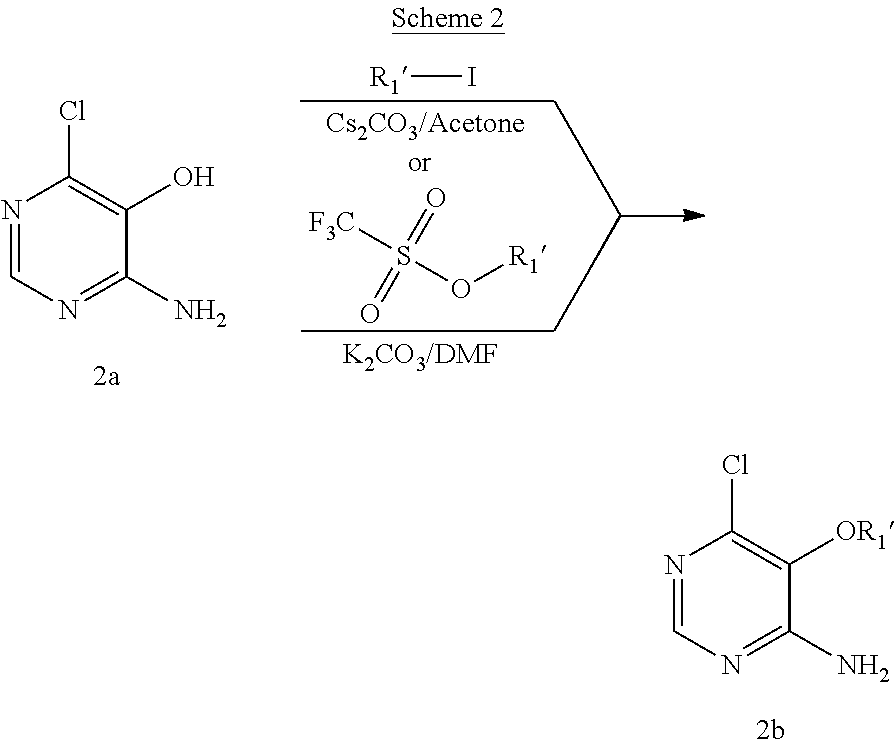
N1=CN=C(N)C([OR1])=C1Cl.N1=CN=C(N)C(O)=C1Cl.[R1]I.S(O[R1])([F3C])(=O)=O
